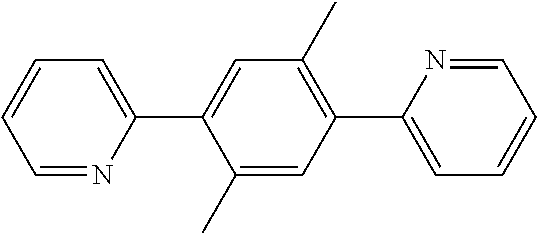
C1(C)=CC(C2=CC=CC=N2)=C(C)C=C1C1=CC=CC=N1
